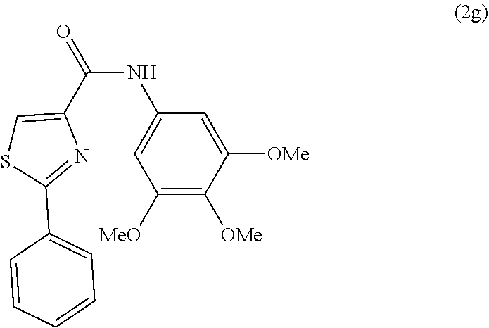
C1([OMe])=C([MeO])C=C(NC(C2=CSC(C3=CC=CC=C3)=N2)=O)C=C1[OMe]
